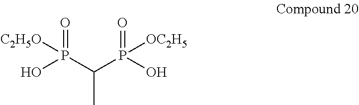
O=P(C(P(O)(=O)[OC2H5])C)(O)[C2H5O]
